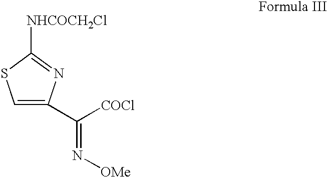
C1=C(C([COCl])=N[OMe])N=C([NHCOCH2Cl])S1
